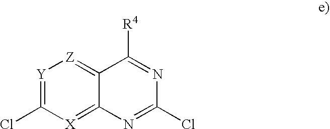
[Y]1=C(Cl)[X]=C2C(=[Z]1)C([R4])=NC(Cl)=N2
